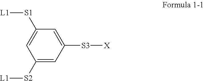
C1=C([S3][X])C=C([S2][L1])C=C1[S1][L1]
